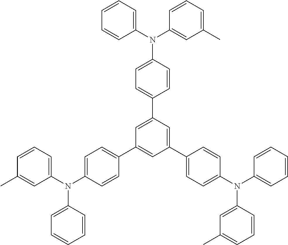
C1(N(C2=CC(C)=CC=C2)C2=CC=C(C3=CC(C4=CC=C(N(C5=CC=CC(C)=C5)C5=CC=CC=C5)C=C4)=CC(C4=CC=C(N(C5=CC=CC=C5)C5=CC(C)=CC=C5)C=C4)=C3)C=C2)=CC=CC=C1
